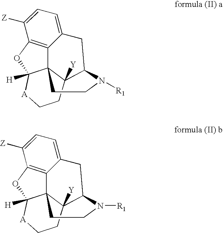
C123C4=C5OC1([H])[A]CCC2([Y])C(CC4=CC=C5[Z])N([R1])CC3.C123C4=C5OC1([H])[A]CCC2([Y])C(CC4=CC=C5[Z])N([R1])CC3
